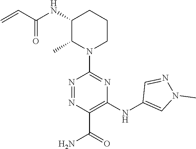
N1(C2=NC(NC3=CN(C)N=C3)=C(C(=O)N)N=N2)CCCC(NC(C=C)=O)C1C
